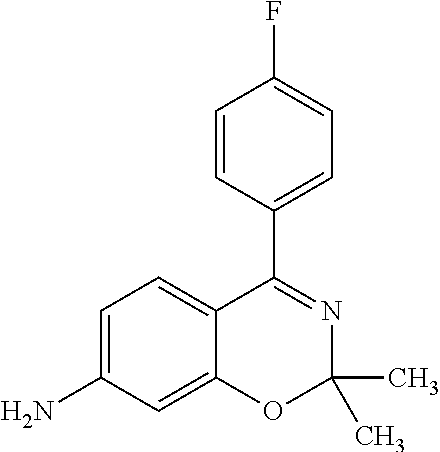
C1=CC(C2=NC(C)(C)OC3=CC(N)=CC=C23)=CC=C1F
